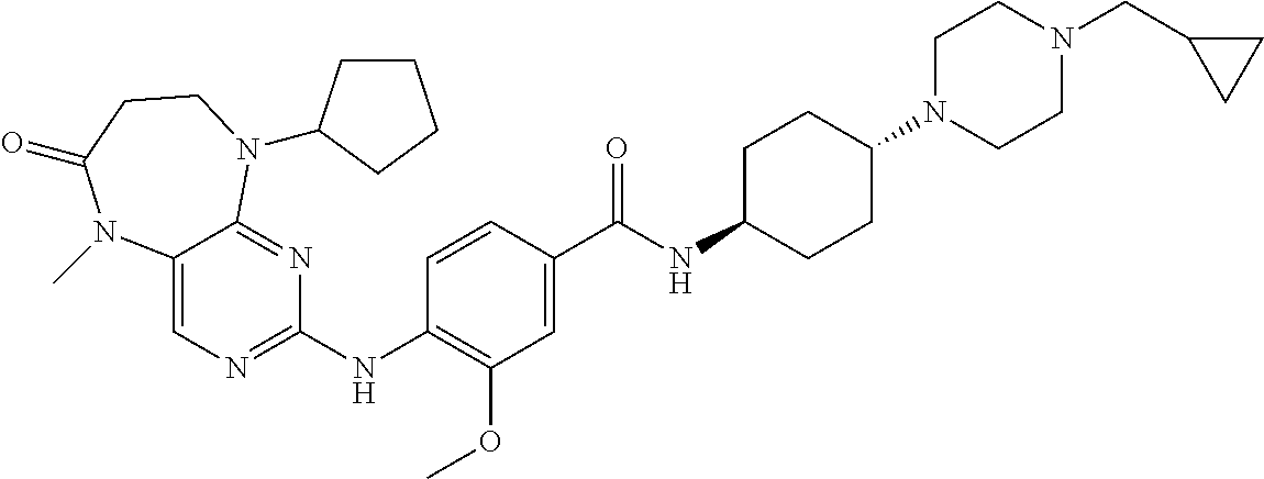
C1=CC(C(NC2CCC(N3CCN(CC4CC4)CC3)CC2)=O)=CC(OC)=C1NC1=NC=C2C(=N1)N(C1CCCC1)CCC(=O)N2C
